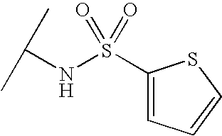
C(NS(C1=CC=CS1)(=O)=O)(C)C
